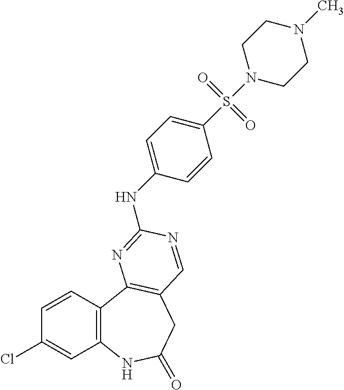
C1=CC2=C(C=C1Cl)NC(=O)CC1=C2N=C(NC2=CC=C(S(N3CCN(C)CC3)(=O)=O)C=C2)N=C1
